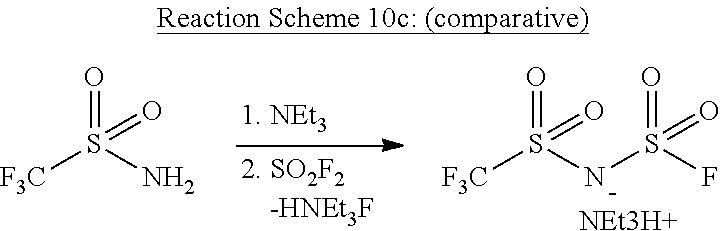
O=S([F3C])(=O)NS(=O)(F)=O.[NEt3H+].O=S(N)([F3C])=O
